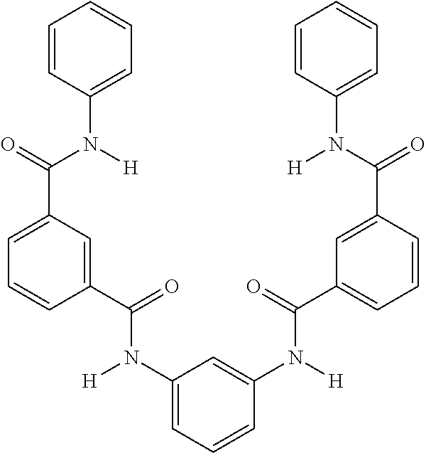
C1=CC(N([H])C(=O)C2=CC=CC(C(=O)N(C3=CC=CC(N([H])C(C4=CC=CC(C(N([H])C5=CC=CC=C5)=O)=C4)=O)=C3)[H])=C2)=CC=C1
